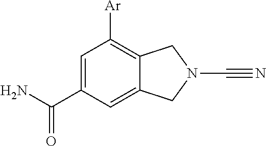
C1=C(C(N)=O)C=C2C(=C1[Ar])CN(C#N)C2
